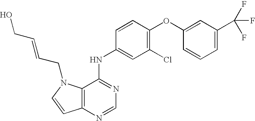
C12=C(N=CN=C1NC1=CC(Cl)=C(OC3=CC(C(F)(F)F)=CC=C3)C=C1)C=CN2CC=CCO
